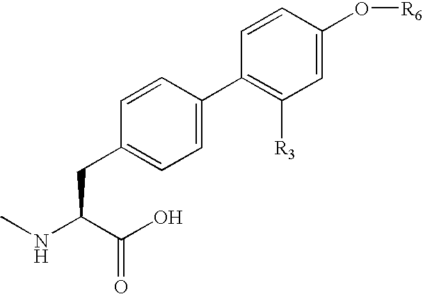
C1(CC(NC)C(O)=O)=CC=C(C2=C([R3])C=C(O[R6])C=C2)C=C1
